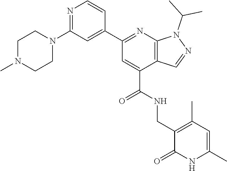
N1(C)CCN(C2=NC=CC(C3=NC4=C(C(C(=O)NCC5=C(C)C=C(C)NC5=O)=C3)C=NN4C(C)C)=C2)CC1
